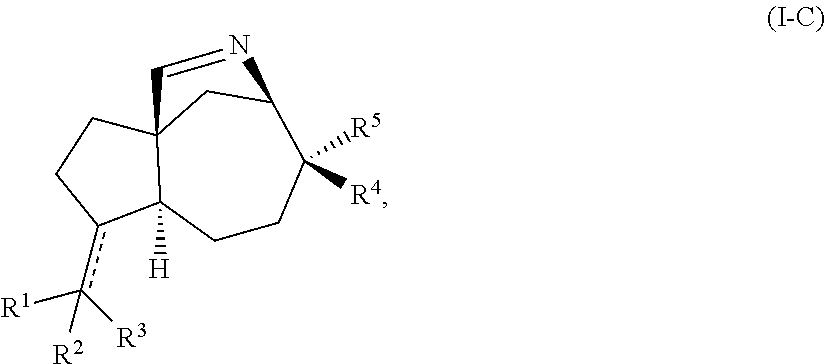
[R3]c([R1])(c1C2([H])C3(CC1)CC(C([R4])([R5])CC2)N=C3)[R2]
